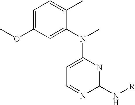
C1=C(N(C2=CC(OC)=CC=C2C)C)N=C(N[R])N=C1
